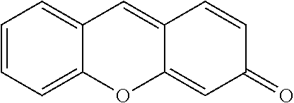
C1=CC=C2C(=C1)C=C1C(=CC(=O)C=C1)O2
